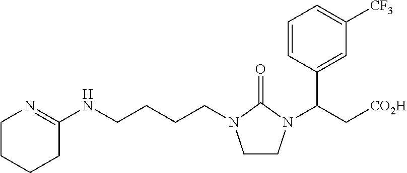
C(CCN1CCN(C(C2=CC([CF3])=CC=C2)C[CO2H])C1=O)CNC1=NCCCC1
